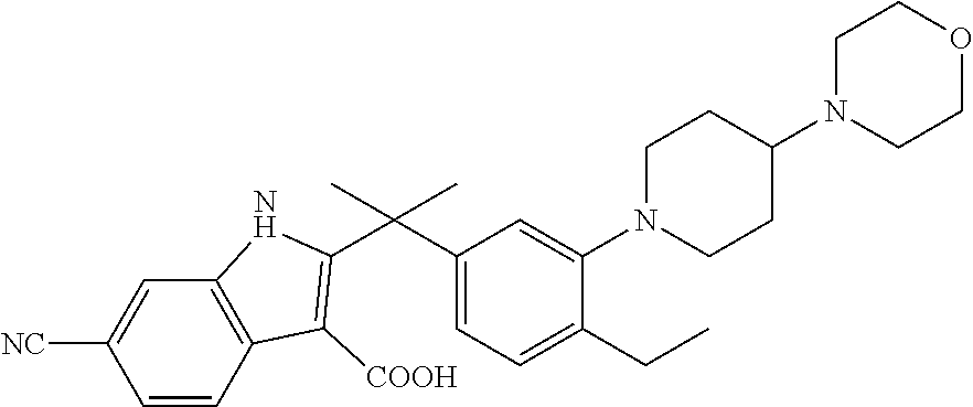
C1=CC2=C(C=C1[NC])NC(C(C1=CC=C(CC)C(N3CCC(N4CCOCC4)CC3)=C1)(C)C)=C2[COOH]
